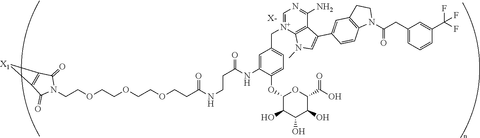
C(COCCOCCOCCC(NCCC(NC1=CC(C[N+]2=CN=C(N)C3=C2N(C)C=C3C2=CC3=C(C=C2)N(C(CC2=CC=CC(C(F)(F)F)=C2)=O)CC3)=CC=C1OC1C(O)C(O)C(O)C(C(=O)O)O1)=O)=O)N1C(=O)C2=C(C1=O)[X1]2.[X-]
